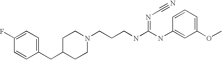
C(NC(NC1=CC(OC)=CC=C1)=NC#N)CCN1CCC(CC2=CC=C(F)C=C2)CC1
